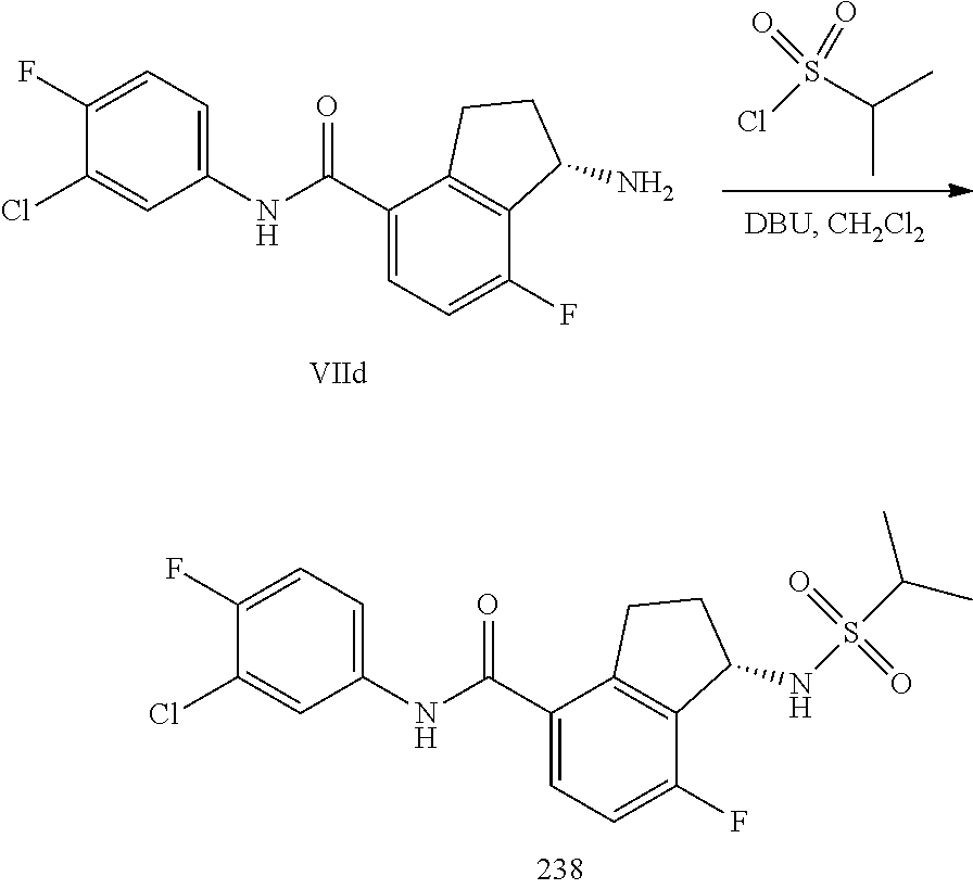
C1(Cl)=CC(NC(C2=CC=C(F)C3=C2CCC3NS(=O)(=O)C(C)C)=O)=CC=C1F.S(Cl)(=O)(=O)C(C)C.C1(Cl)=CC(NC(C2=CC=C(F)C3=C2CCC3N)=O)=CC=C1F
